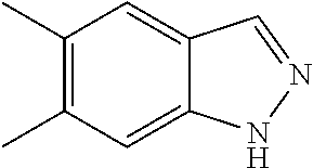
C1(C)=C(C)C=C2C(=C1)C=N[N H]2
